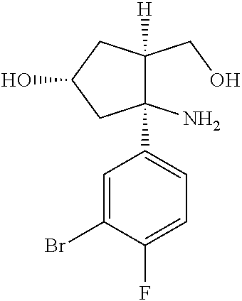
BrC1=CC(C2(N)C([H])(CO)CC(O)C2)=CC=C1F
